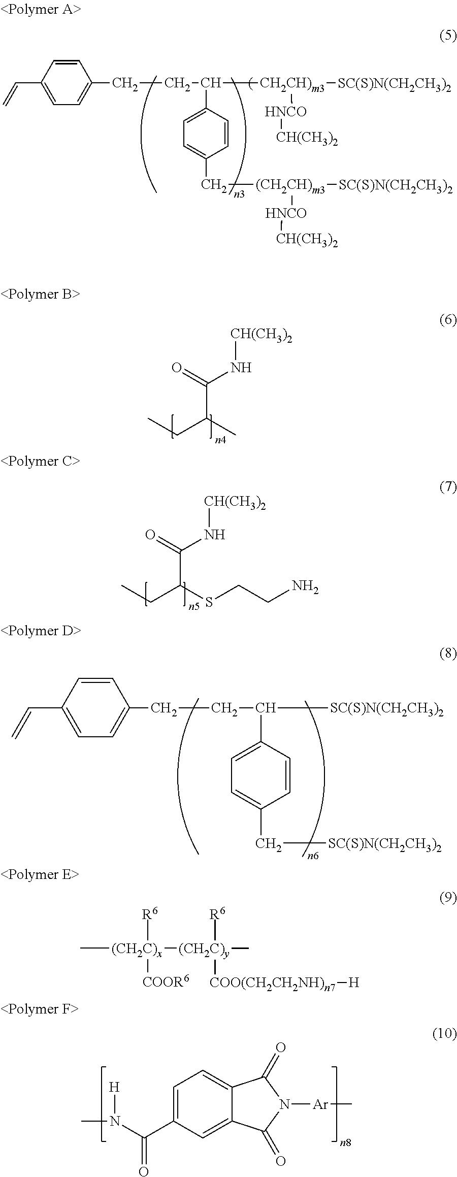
CCC(C)C(=O)N[CH(CH3)2].CCC(SCCN)C(=O)N[CH(CH3)2].C(CC([CH2CH)m3]([SC(S)N(CH2CH3)2])[HNCO][CH(CH3)2])C1=CC=C(C[(CH2CH)m3]([HNCO][CH(CH3)2])[SC(S)N(CH2CH3)2])C=C1)C1=CC=C(C=C)C=C1.C1=CC(C=C)=CC=C1CCC([SC(S)N(CH2CH3)2])C1=CC=C(C[SC(S)N(CH2CH3)2])C=C1.C1=C(C(N(C)[H])=O)C=C2C(=C1)C(=O)N([Ar]C)C2=O.C[(CH2C)x]([R6])([COOR6])[(CH2C)y]([R6])([COO(CH2CH2NH)n7][H])C
